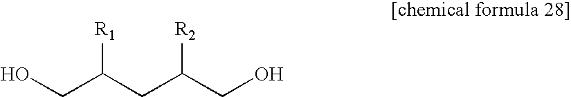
OCC(CC(CO)[R2])[R1]
